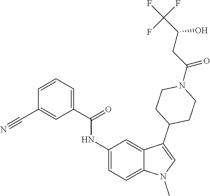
C1(NC(C2=CC=CC(C#N)=C2)=O)=CC=C2C(=C1)C(C1CCN(C(CC(C(F)(F)F)O)=O)CC1)=CN2C
